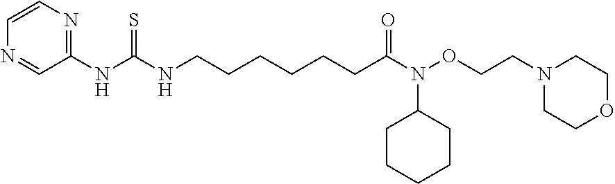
C1=NC=CN=C1NC(NCCCCCCC(N(OCCN1CCOCC1)C1CCCCC1)=O)=S
